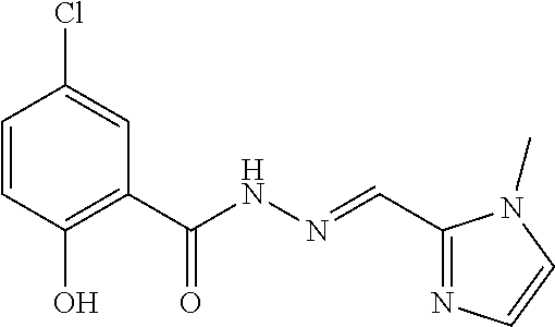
C1=CC(O)=C(C(NN=CC2=NC=CN2C)=O)C=C1Cl
